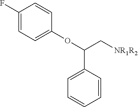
C1(F)=CC=C(OC(C[NR1R2])C2=CC=CC=C2)C=C1
